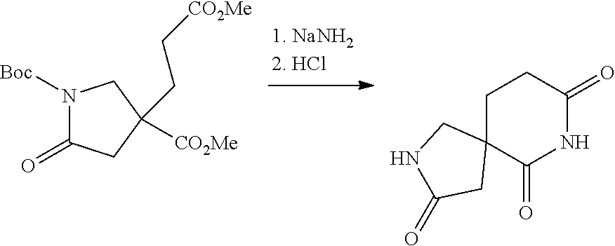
N1([Boc])C(=O)CC([CO2Me])(CC[CO2Me])C1.C1C2(C(=O)NC(=O)C1)CNC(=O)C2
